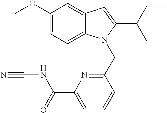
C1(OC)=CC=C2C(=C1)C=C(C(C)CC)N2CC1=NC(C(=O)NC#N)=CC=C1
